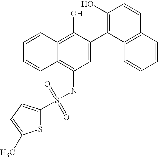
S(NC1=C2C(=C(O)C(C3=C(O)C=CC4=C3C=CC=C4)=C1)C=CC=C2)(=O)(=O)C1=CC=C(C)S1
